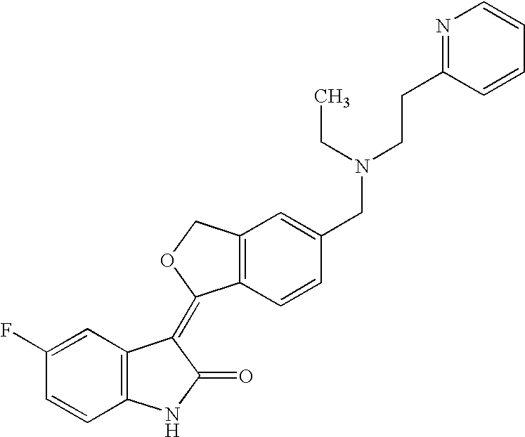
C1=C(F)C=CC2=C1C(=C1C3=C(C=C(CN(CCC4=NC=CC=C4)CC)C=C3)CO1)C(=O)N2
